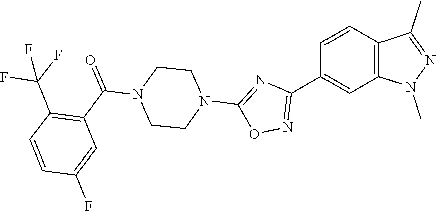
C1=CC(C2=NOC(N3CCN(C(C4=C(C(F)(F)F)C=CC(F)=C4)=O)CC3)=N2)=CC2=C1C(C)=NN2C
